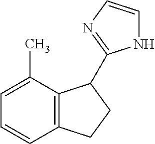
C1=C(C)C2=C(C=C1)CCC2C1=NC=CN1
